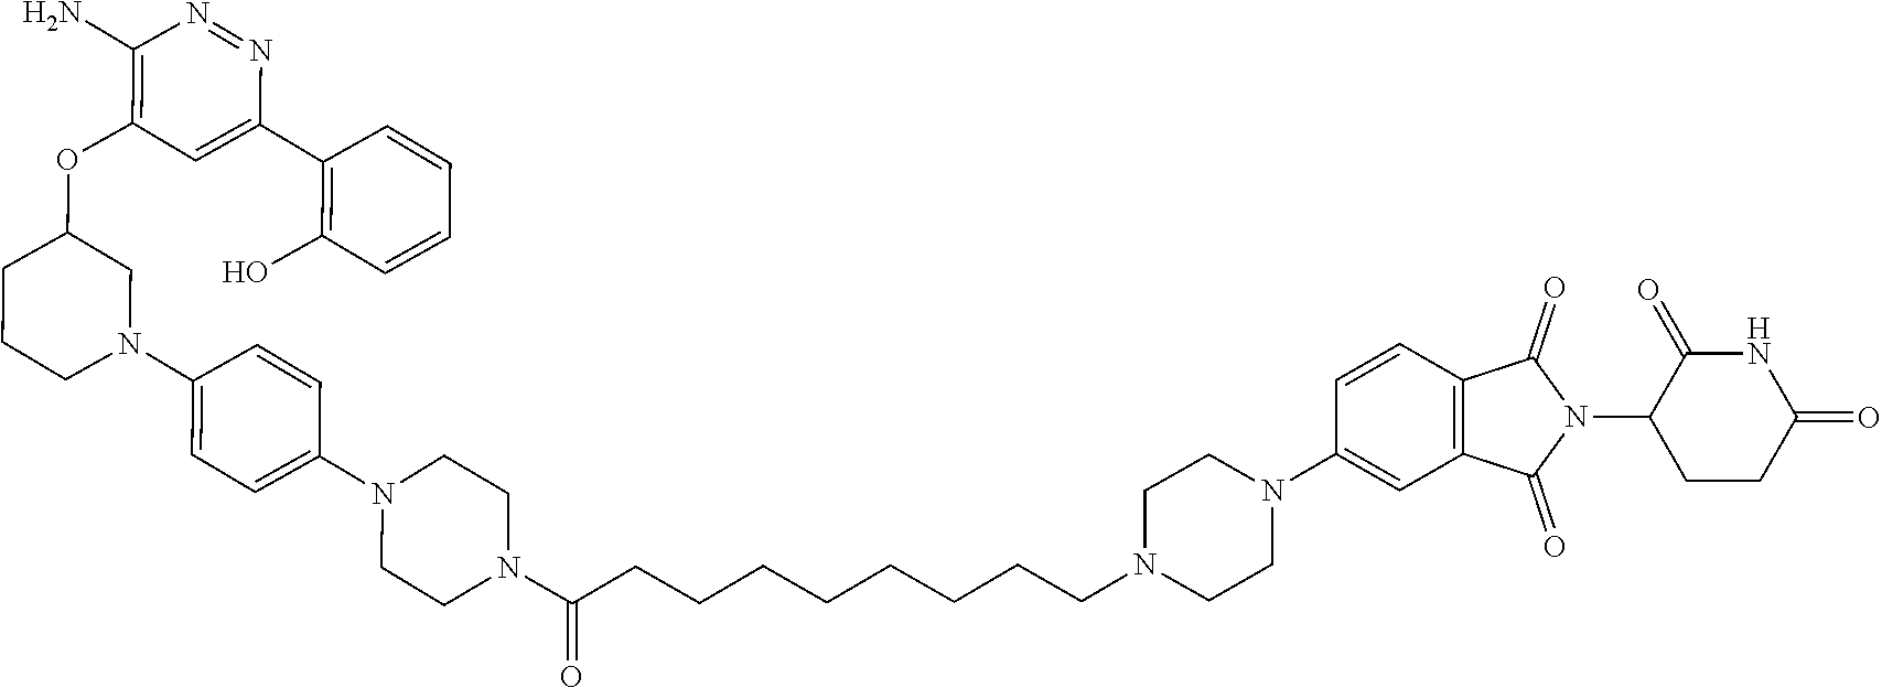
C1(O)=C(C2=CC(OC3CN(C4=CC=C(N5CCN(C(CCCCCCCCN6CCN(C7=CC8=C(C=C7)C(=O)N(C7CCC(=O)NC7=O)C8=O)CC6)=O)CC5)C=C4)CCC3)=C(N)N=N2)C=CC=C1
